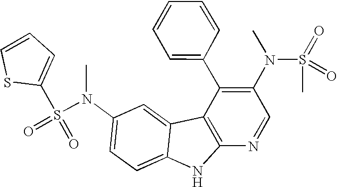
N(C1=CC=C2C(=C1)C1=C(N2)N=CC(N(S(C)(=O)=O)C)=C1C1=CC=CC=C1)(S(=O)(C1=CC=CS1)=O)C
